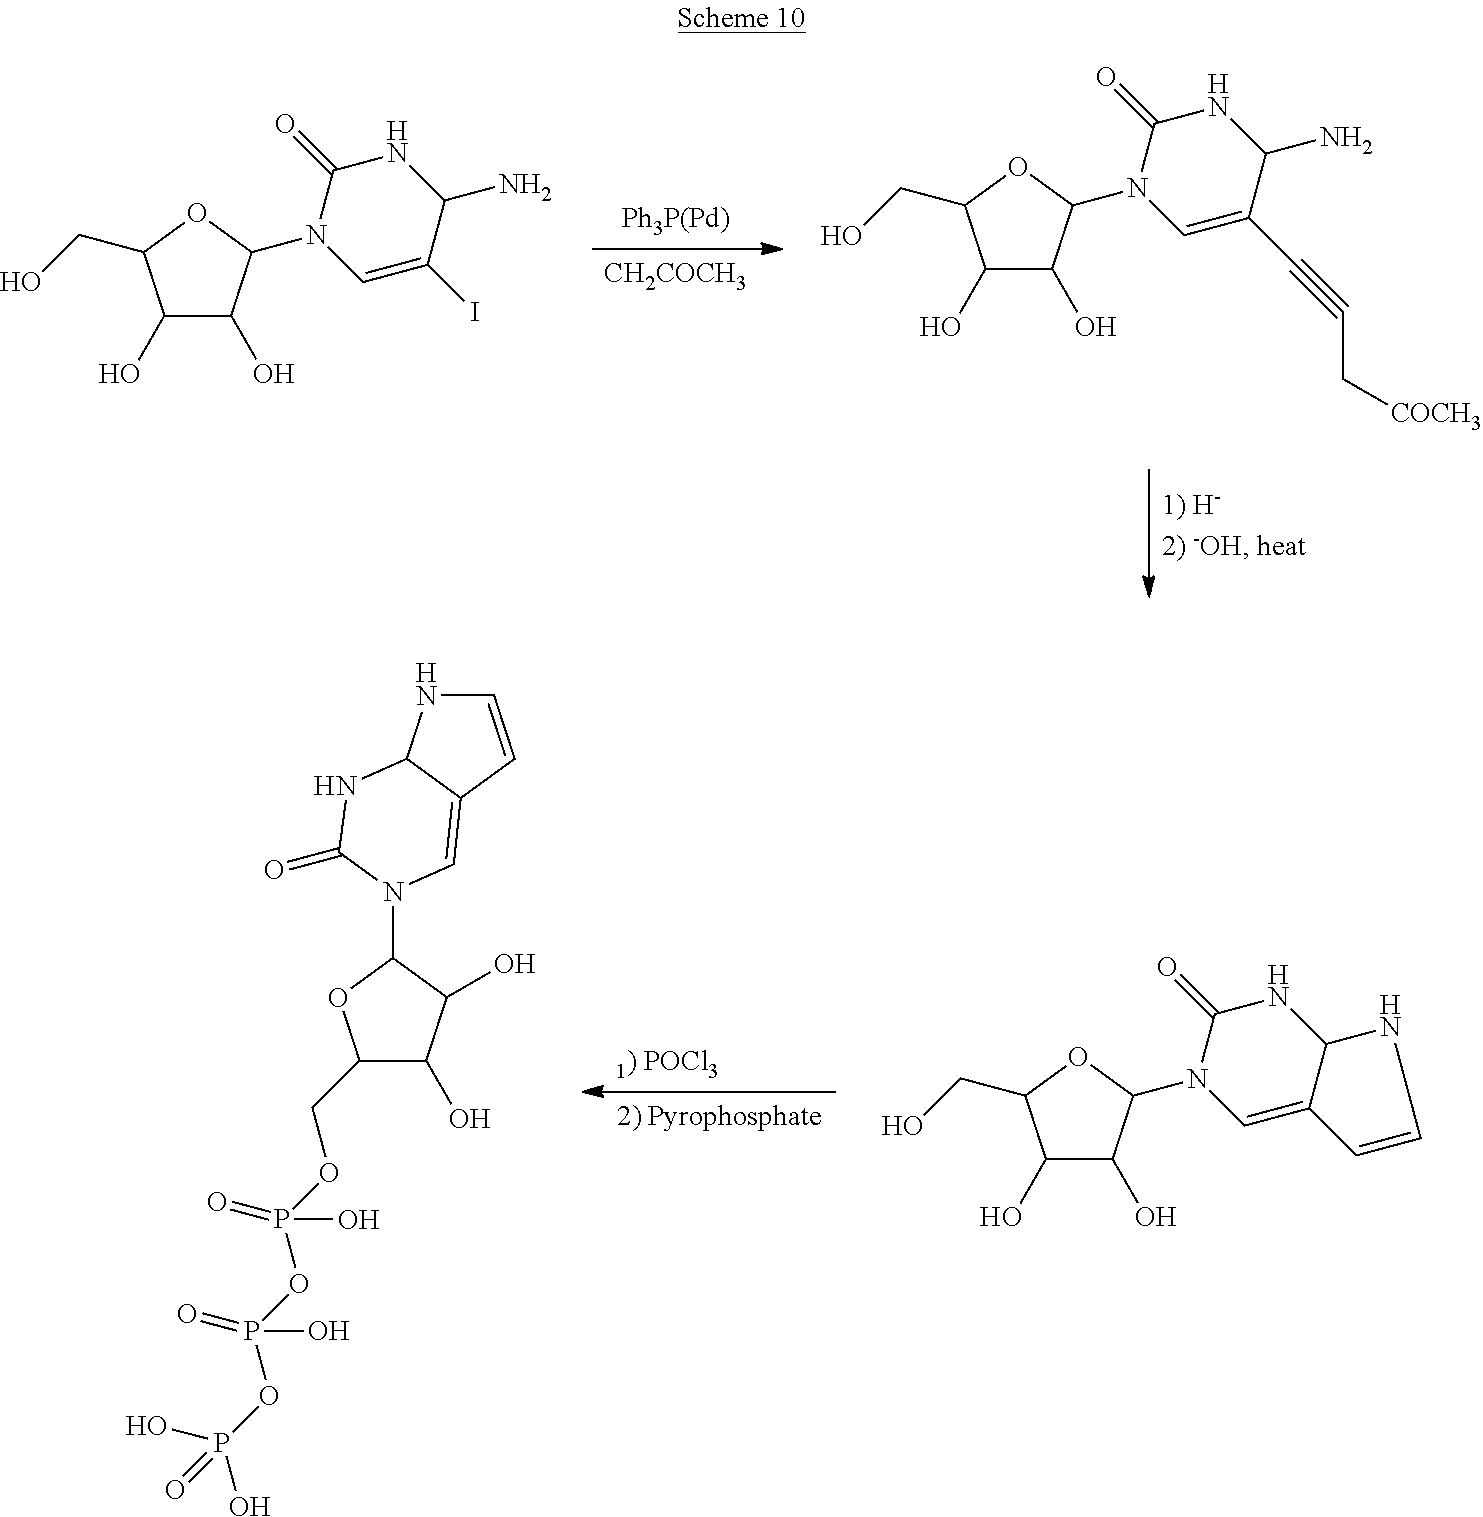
[Ph3P(Pd)].[CH2COCH3].C1(O)C(O)C(N2C=C(I)C(N)NC2=O)OC1CO.C1(O)C(O)C(N2C=C(C#CC[COCH3])C(N)NC2=O)OC1CO.[1) POCl3].[2) Pyrophosphate].C1(COP(=O)(O)OP(=O)(O)OP(O)(=O)O)C(O)C(O)C(N2C(=O)NC3NC=CC3=C2)O1.C1(O)C(O)C(N2C=C3C(NC2=O)NC=C3)OC1CO
